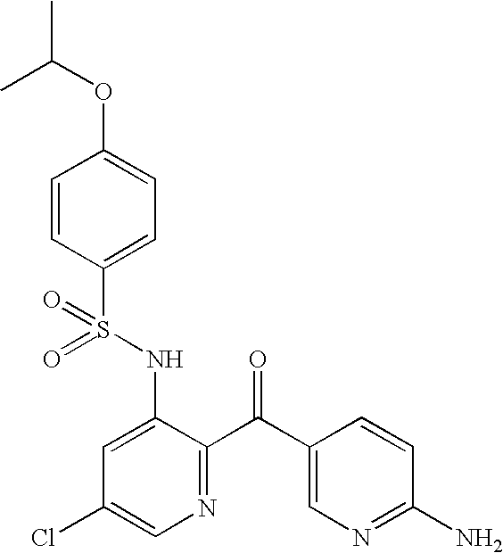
O=S(NC1=CC(Cl)=CN=C1C(C1=CN=C(N)C=C1)=O)(=O)C1=CC=C(OC(C)C)C=C1
